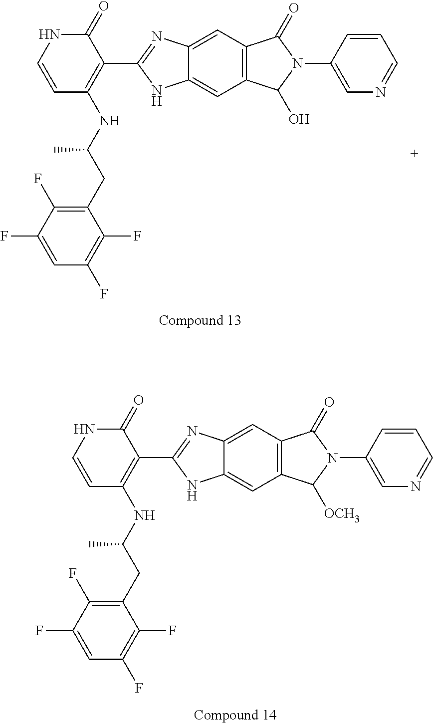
C1(=O)NC=CC(NC(CC2=C(F)C(F)=CC(F)=C2F)C)=C1C1=NC2=CC3=C(C=C2N1)C(O)N(C1=CN=CC=C1)C3=O.C1(=O)NC=CC(NC(CC2=C(F)C(F)=CC(F)=C2F)C)=C1C1=NC2=CC3=C(C=C2N1)C([OCH3])N(C1=CN=CC=C1)C3=O
